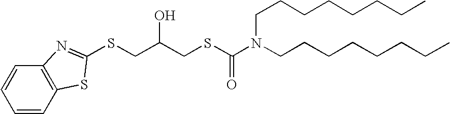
C1=CC2=C(C=C1)N=C(SCC(CSC(N(CCCCCCCC)CCCCCCCC)=O)O)S2
